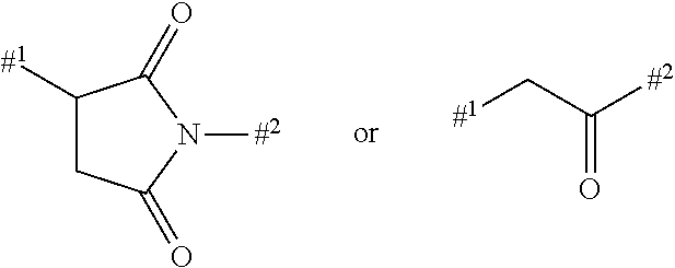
C1([#1])CC(=O)N([#2])C1=O.[#1]CC([#2])=O
